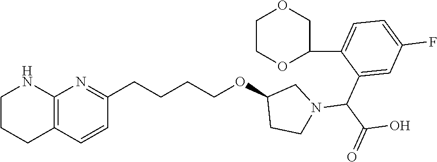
C1=C(C2OCCOC2)C(C(N2CC(OCCCCC3=NC4=C(C=C3)CCCN4)CC2)C(=O)O)=CC(F)=C1
